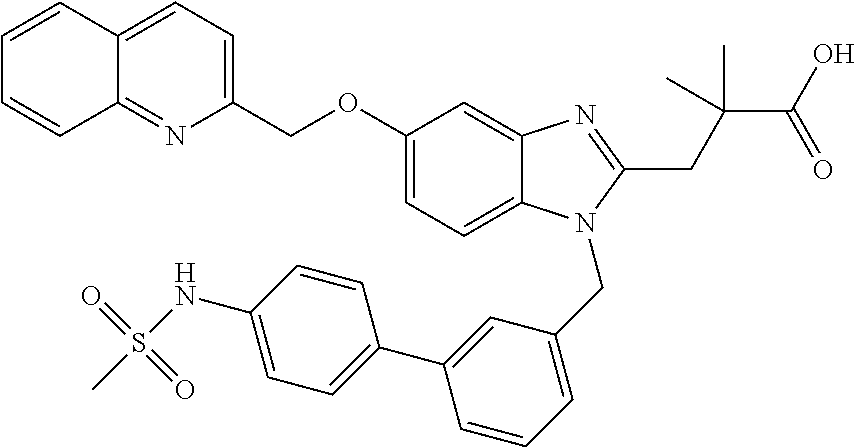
C1(COC2=CC=C3C(=C2)N=C(CC(C(O)=O)(C)C)N3CC2=CC=CC(C3=CC=C(NS(C)(=O)=O)C=C3)=C2)=CC=C2C(=N1)C=CC=C2
